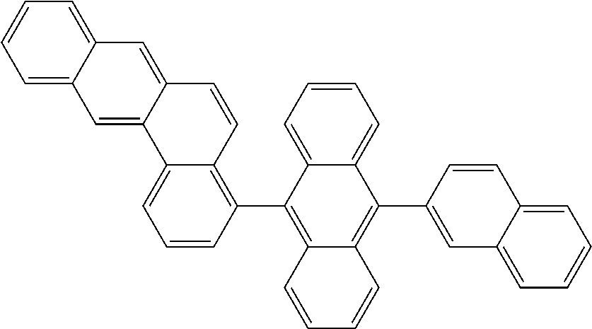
C1=CC=C2C(=C1)C=C1C(=C2)C=CC2=C(C3=C4C(=C(C5=CC6=CC=CC=C6C=C5)C5=CC=CC=C35)C=CC=C4)C=CC=C12
